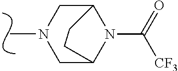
C1C2N(C(=O)[CF3])C(CN1C)CC2
